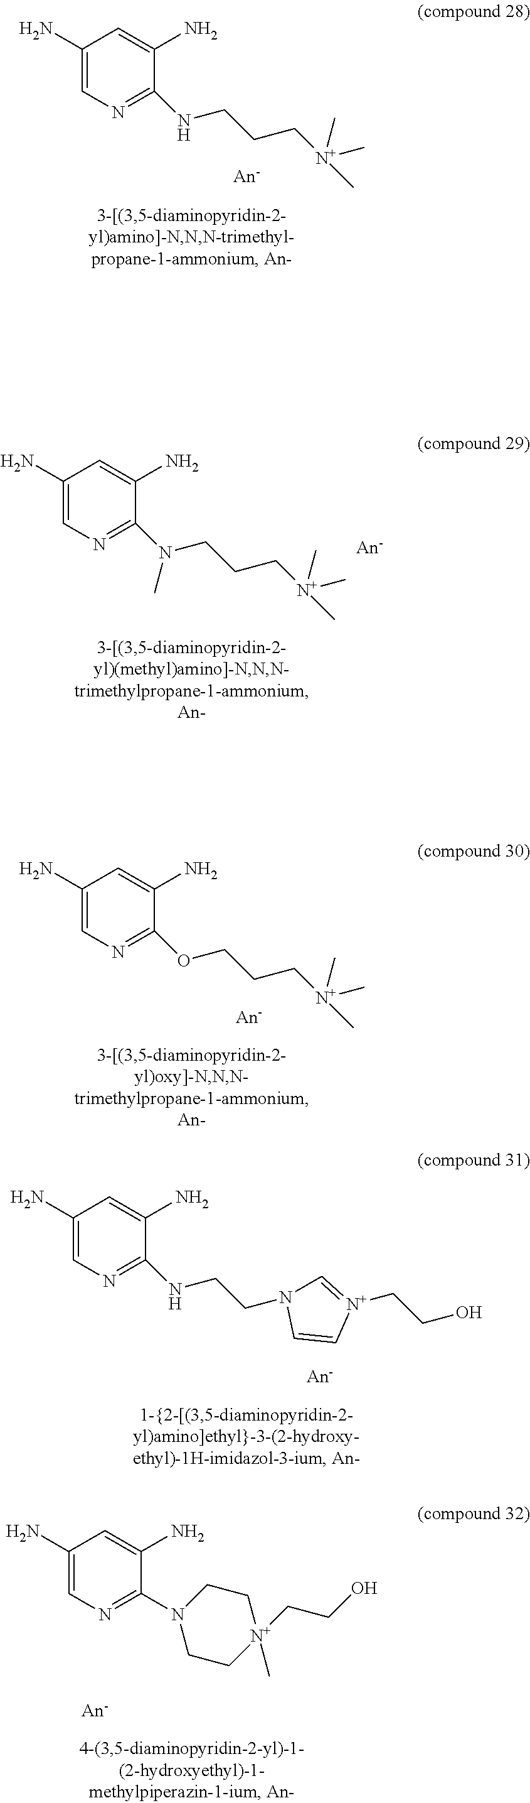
C1(N)=CN=C(OCCC[N+](C)(C)C)C(N)=C1.C1(N)=CN=C(NCCN2C=[N+](CCO)C=C2)C(N)=C1.C1(N)=CN=C(N2CC[N+](CCO)(C)CC2)C(N)=C1.C1(N)=CN=C(N(CCC[N+](C)(C)C)C)C(N)=C1.C1(N)=CN=C(NCCC[N+](C)(C)C)C(N)=C1
